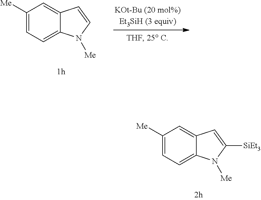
C1([Me])=CC=C2C(=C1)C=CN2[Me].C1([Me])=CC=C2C(=C1)C=C([SiEt3])N2[Me]
